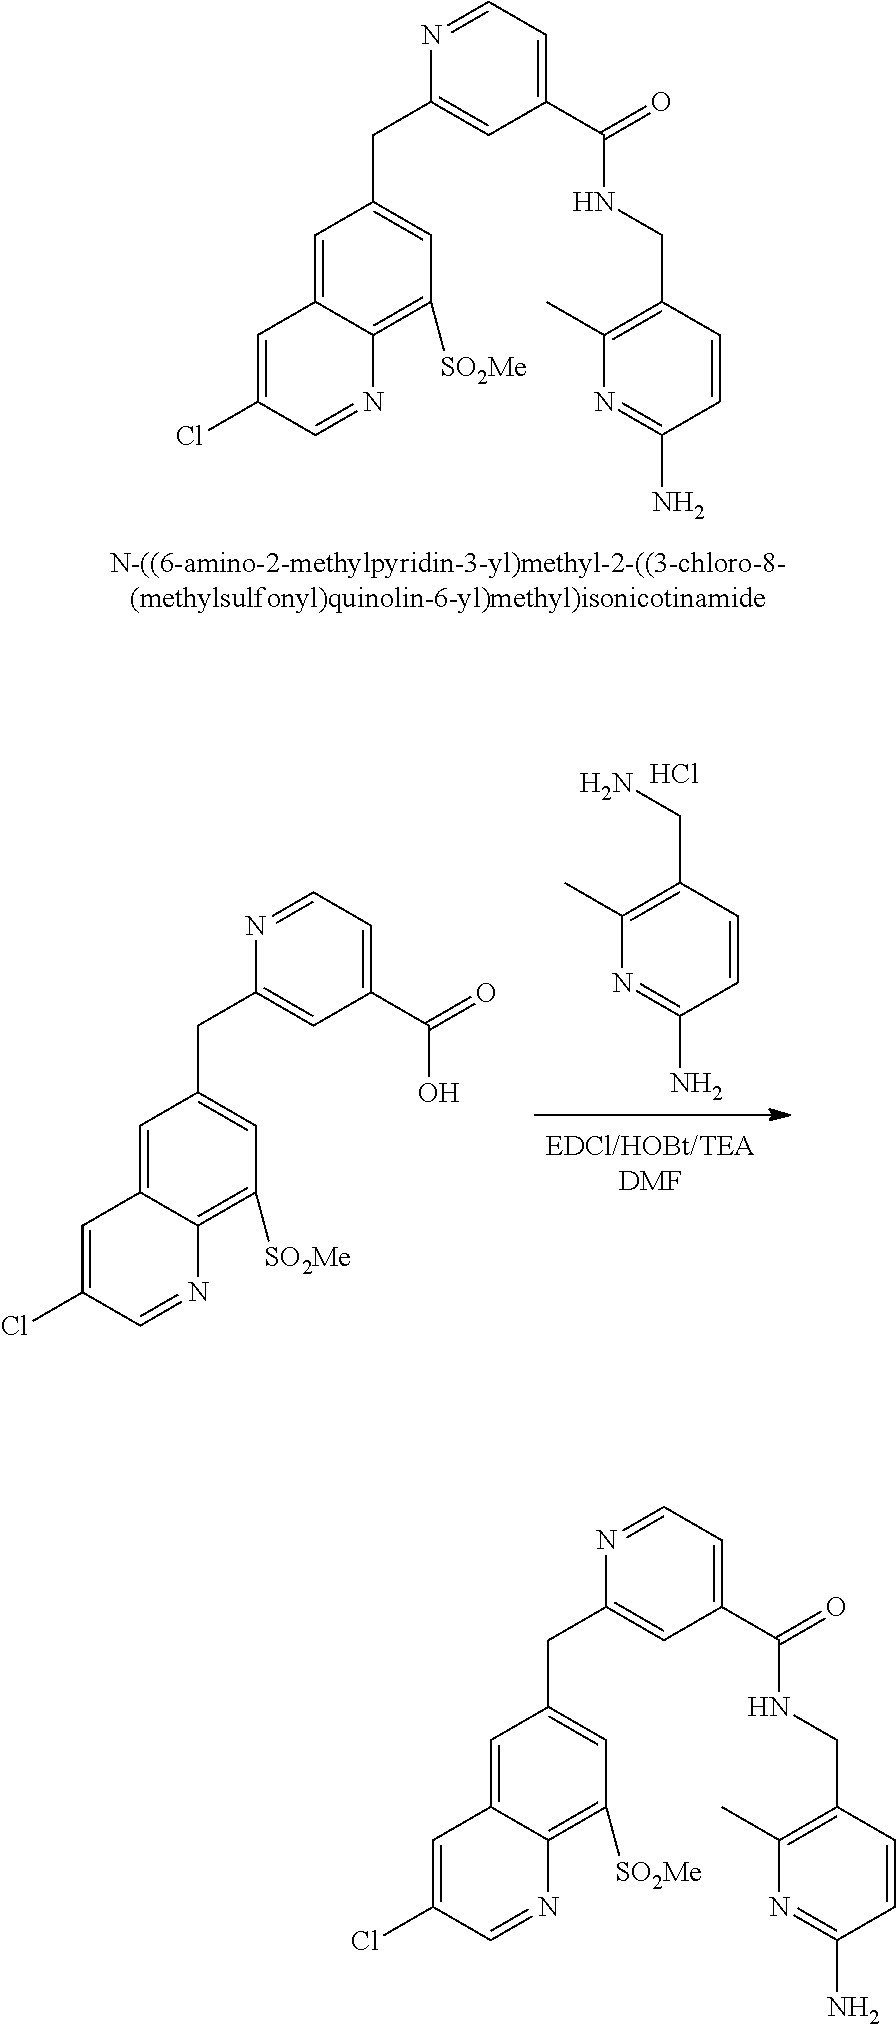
C1=C2C(=C([SO2Me])C=C1CC1=CC(C(=O)NCC3=C(C)N=C(N)C=C3)=CC=N1)N=CC(Cl)=C2.NCC1=C(C)N=C(N)C=C1.Cl.C1=C2C(=C([SO2Me])C=C1CC1=CC(C(=O)O)=CC=N1)N=CC(Cl)=C2.C1=C2C(=C([SO2Me])C=C1CC1=CC(C(=O)NCC3=C(C)N=C(N)C=C3)=CC=N1)N=CC(Cl)=C2
